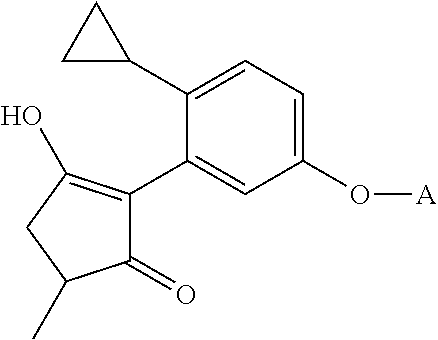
C1(=O)C(C2=CC(O[A])=CC=C2C2CC2)=C(O)CC1C
